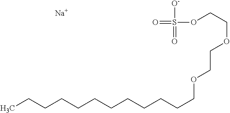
O(CCOCCOCCCCCCCCCCCC)S([O-])(=O)=O.[Na]
